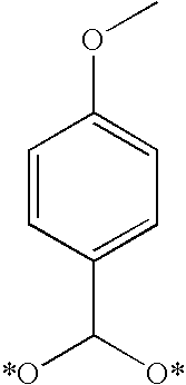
COC1=CC=C(C([O*])[*O])C=C1
